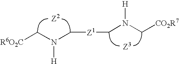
[R6O2C]CN(C[Z1]CN(C[CO2R7])[H])[H].[Z2].[Z3]
